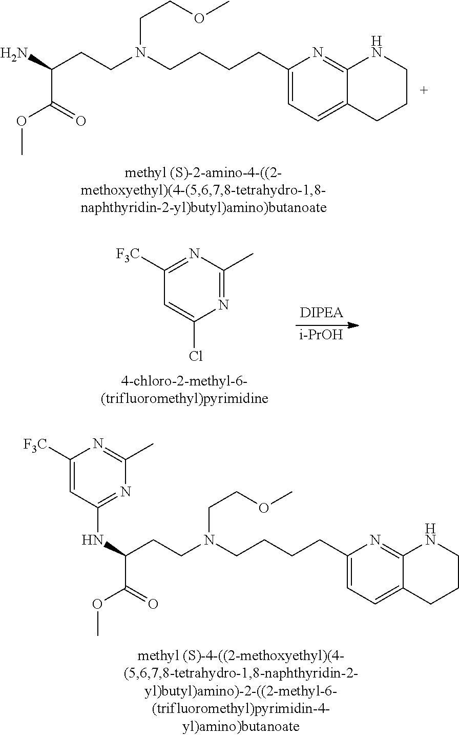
O(CCN(CCCCC1=CC=C2C(=N1)NCCC2)CCC(C(OC)=O)N)C.N1=C(C)N=C([F3C])C=C1Cl.[i-PrOH].O(CCN(CCCCC1=CC=C2C(=N1)NCCC2)CCC(C(OC)=O)NC1=NC(C)=NC([F3C])=C1)C
